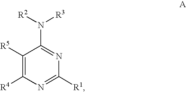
C1([R5])=C([R4])N=C([R1])N=C1N([R3])[R2]
